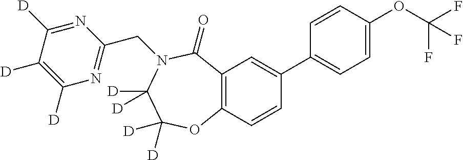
C12=C(C=CC(C3=CC=C(OC(F)(F)F)C=C3)=C1)OC([D])([D])C([D])([D])N(CC1=NC([D])=C([D])C([D])=N1)C2=O
